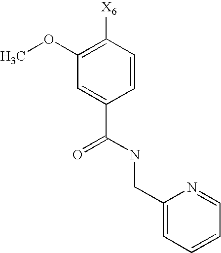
C1=CC([X6])=C(OC)C=C1C(NCC1=CC=CC=N1)=O
